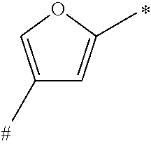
C1(C)=COC(C)=C1
